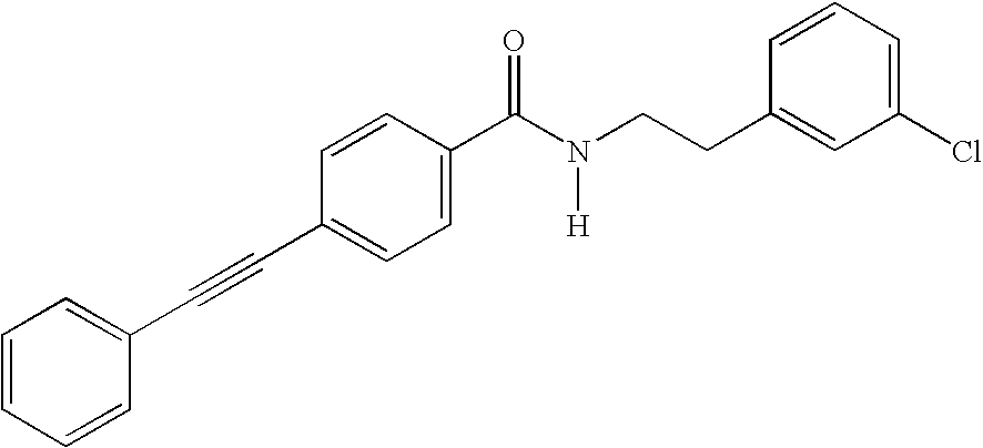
C1=CC=CC(C#CC2=CC=C(C(N([H])CCC3=CC(Cl)=CC=C3)=O)C=C2)=C1
